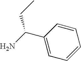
C1=CC=CC(C(N)CC)=C1
